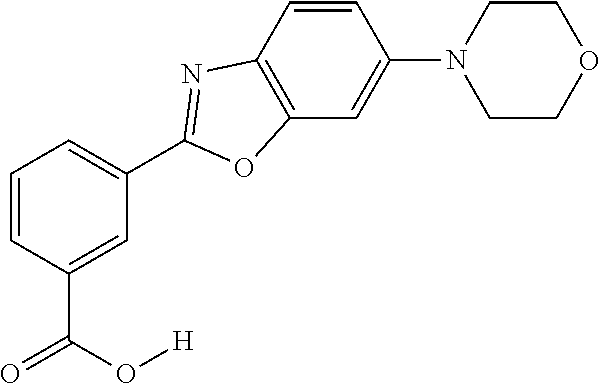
C1=C(C(O[H])=O)C=CC=C1C1=NC2=C(C=C(N3CCOCC3)C=C2)O1
